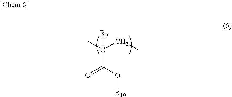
CC(CC)(C(=O)O[R10])[R9]
